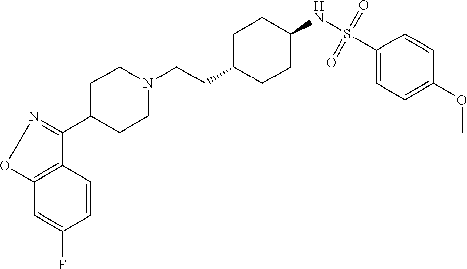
C1=C(F)C=CC2=C1ON=C2C1CCN(CCC2CCC(NS(C3=CC=C(OC)C=C3)(=O)=O)CC2)CC1
